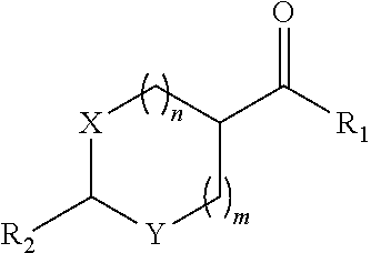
[X]1C([R2])[Y]CC(C([R1])=O)C1
